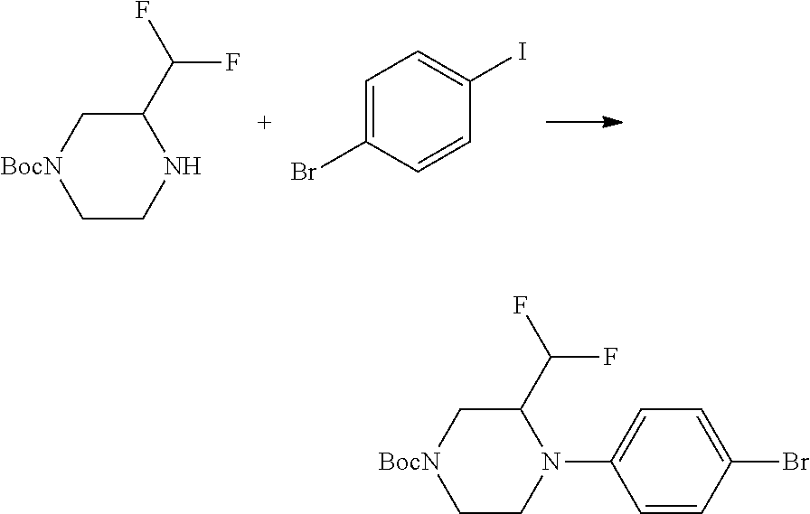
C1(C(F)F)C[BocN]CCN1.C1=C(Br)C=CC(I)=C1.C1(C(F)F)C[BocN]CCN1C1=CC=C(Br)C=C1
